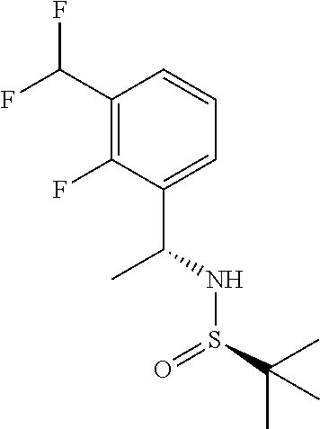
C(C1=C(F)C(C(NS(C(C)(C)C)=O)C)=CC=C1)(F)F
